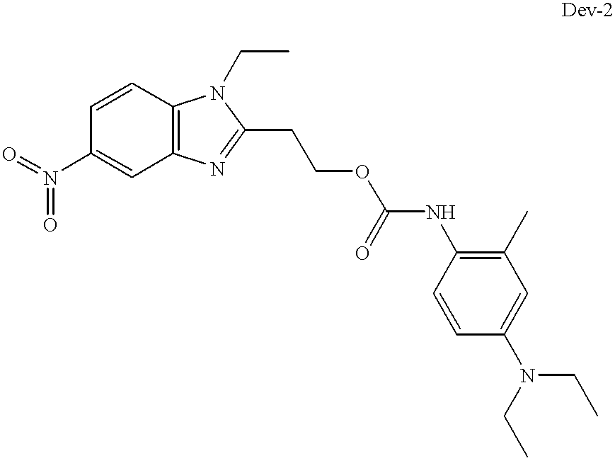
O=N(C1=CC2=C(C=C1)N(CC)C(CCOC(NC1=C(C)C=C(N(CC)CC)C=C1)=O)=N2)=O
